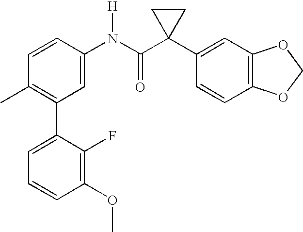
C1=CC(N(C(C2(C3=CC4=C(C=C3)OCO4)CC2)=O)[H])=CC(C2=CC=CC(OC)=C2F)=C1C
